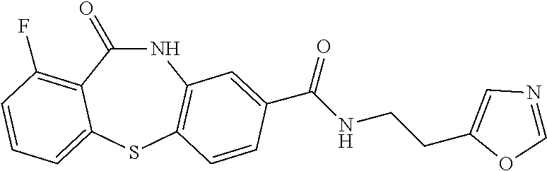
N1C(=O)C2=C(F)C=CC=C2SC2=C1C=C(C(NCCC1=CN=CO1)=O)C=C2
